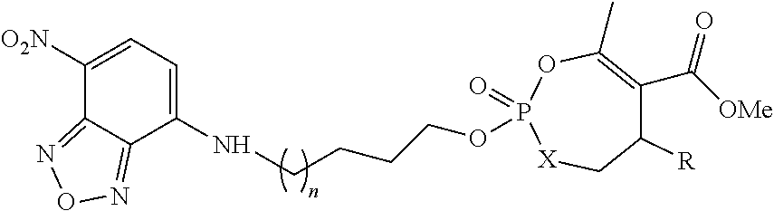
C1([O2N])=CC=C(NCCCCOP2(=O)OC(C)=C(C([OMe])=O)C([R])C[X]2)C2=NON=C12
